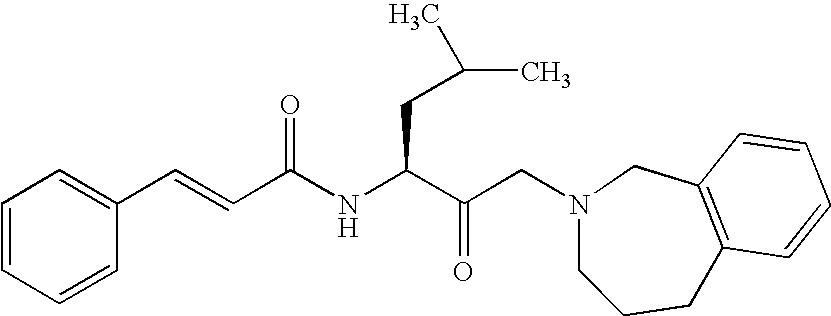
C(C(NC(C(CN1CCCC2=C(C1)C=CC=C2)=O)CC(C)C)=O)=CC1=CC=CC=C1
